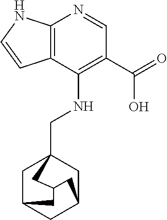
C12=C(C(NCC34CC5CC(C3)CC(C4)C5)=C(C(=O)O)C=N1)C=CN2
